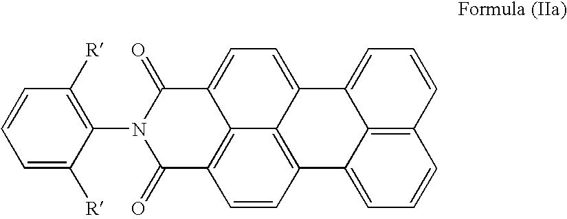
C1(=O)C2=C3C(=CC=C4C3=C(C=C2)C2=CC=CC3=C2C4=CC=C3)C(=O)N1C1=C([R])C=CC=C1[R]
